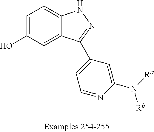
C1=C(O)C=C2C(=C1)NN=C2C1=CC=NC(N([Rb])[Ra])=C1
